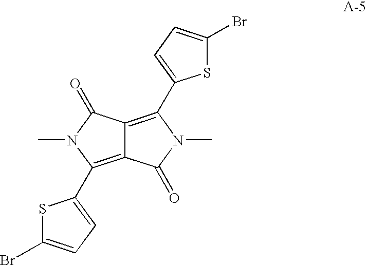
C12=C(C3=CC=C(Br)S3)N(C)C(=O)C1=C(C1=CC=C(Br)S1)N(C)C2=O
